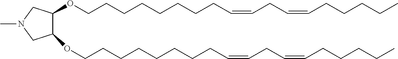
C1(OCCCCCCCCC=CCC=CCCCCC)C(OCCCCCCCCC=CCC=CCCCCC)CN(C)C1
